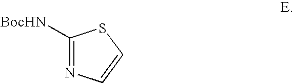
C1([BocHN])=NC=CS1
